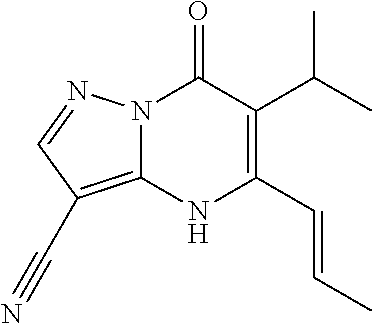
N12C(=C(C#N)C=N1)NC(C=CC)=C(C(C)C)C2=O
